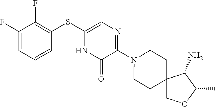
N1(C2=NC=C(SC3=C(F)C(F)=CC=C3)NC2=O)CCC2(CC1)COC(C)C2N
